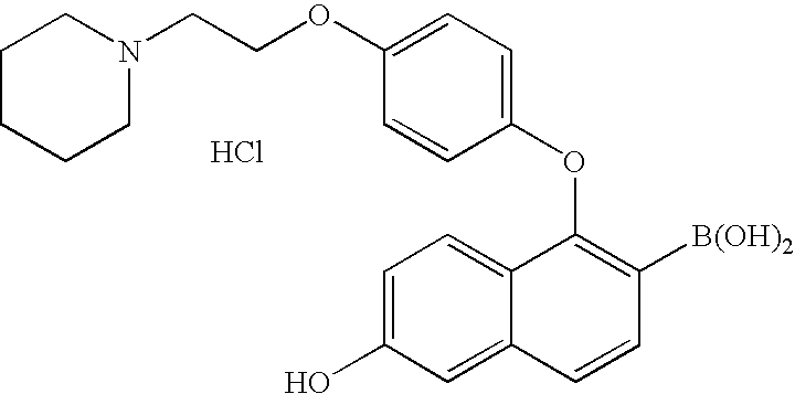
O(C1=C([B(OH)2])C=CC2=CC(O)=CC=C12)C1=CC=C(OCCN2CCCCC2)C=C1.Cl
